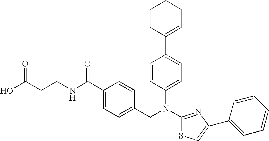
C1CC(C2=CC=C(N(C3=NC(C4=CC=CC=C4)=CS3)CC3=CC=C(C(NCCC(O)=O)=O)C=C3)C=C2)=CCC1
